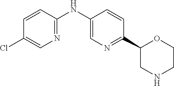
N(C1=CN=C(C2CNCCO2)C=C1)C1=NC=C(Cl)C=C1
